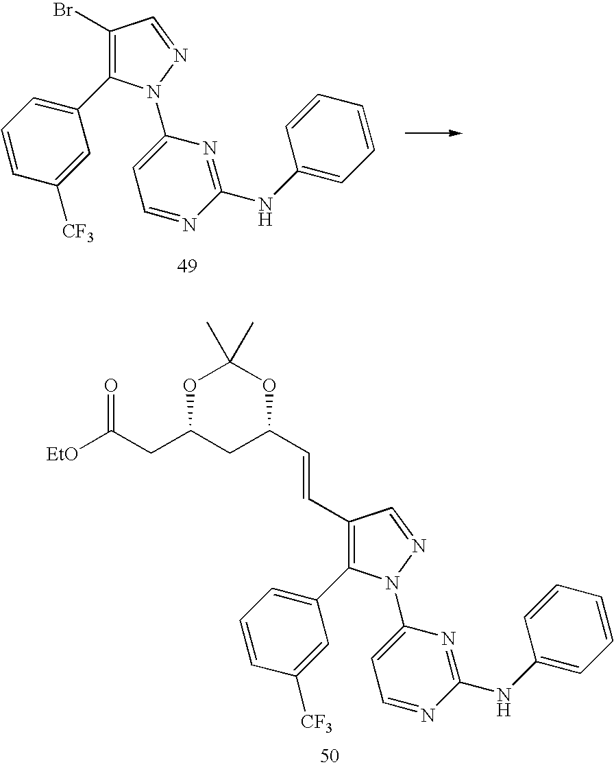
C1=CC([CF3])=CC(C2=C(Br)C=NN2C2=CC=NC(NC3=CC=CC=C3)=N2)=C1.C1=CC([CF3])=CC(C2=C(C=CC3OC(C)(C)OC(CC([EtO])=O)C3)C=NN2C2=CC=NC(NC3=CC=CC=C3)=N2)=C1
